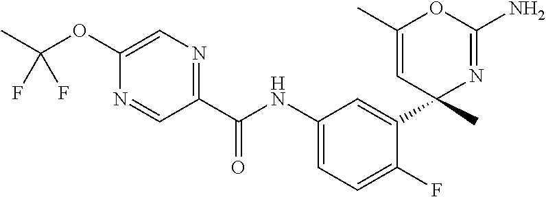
C1=C(OC(C)(F)F)N=CC(C(NC2=CC=C(F)C(C3(C)N=C(N)OC(C)=C3)=C2)=O)=N1
